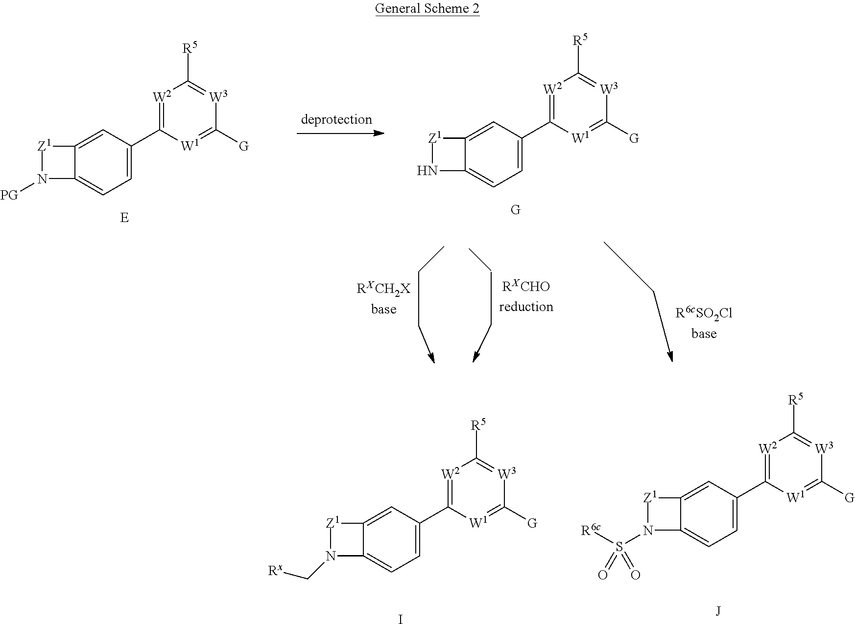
C1=C(C2=[W2]C([R5])=[W3]C([G])=[W1]2)C=C2C(=C1)N([PG])[Z1]2.C1=C(C2=[W2]C([R5])=[W3]C([G])=[W1]2)C=C2C(=C1)N[Z1]2.C1=C(C2=[W2]C([R5])=[W3]C([G])=[W1]2)C=C2C(=C1)N(S(=O)([R6c])=O)[Z1]2.C1=C(C2=[W2]C([R5])=[W3]C([G])=[W1]2)C=C2C(=C1)N(C[Rx])[Z1]2.I
